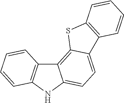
C12=C(NC3=CC=C4C(=C13)SC1=C4C=CC=C1)C=CC=C2
